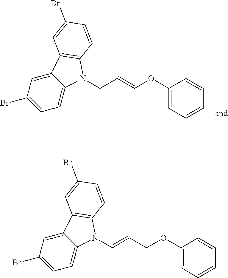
C1=C2C(=CC=C1Br)N(CC=COC1=CC=CC=C1)C1=C2C=C(Br)C=C1.C1=C2C(=CC=C1Br)N(C=CCOC1=CC=CC=C1)C1=C2C=C(Br)C=C1
